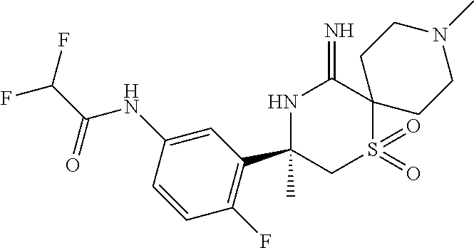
FC(C(=O)NC1=CC(C2(C)NC(=N)C3(S(=O)(=O)C2)CCN(C)CC3)=C(F)C=C1)F
